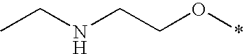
C(NCCO*)C
